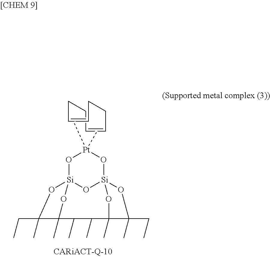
O1[Si]23O[Si]4(O[Pt]1(C)C)OC(C)(CC)C(C)(O4)C(C)C(C)C(C)(O2)C(CC)(C)O3.C1C=CCCC=CC1
